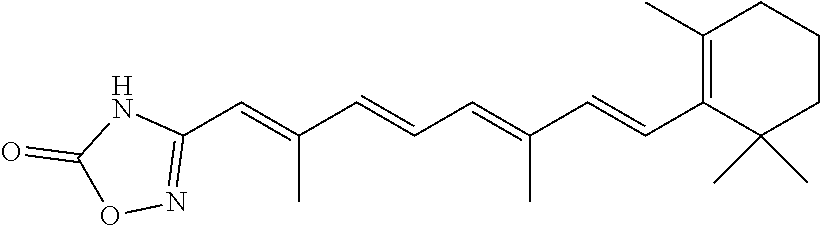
C1(C=C(C=CC=C(C=CC2=C(C)CCCC2(C)C)C)C)=NOC(=O)N1
